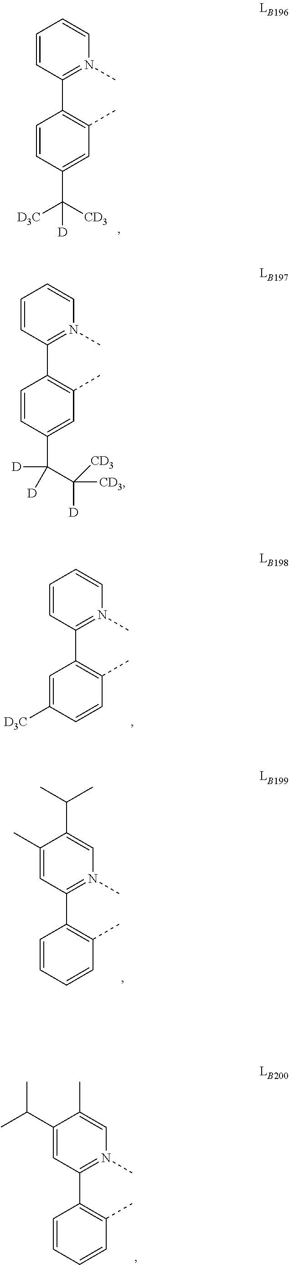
C1=CC(C2=C(C)C=C(C([D3C])([CD3])[D])C=C2)=N(C)C=C1.C1=CC(C2=C(C)C=C(C(C([CD3])([D])[CD3])([D])[D])C=C2)=N(C)C=C1.C1=CC(C2=C(C)C=CC([D3C])=C2)=N(C)C=C1.C1(C)=CC(C2=C(C)C=CC=C2)=N(C)C=C1C(C)C.C1(C(C)C)=CC(C2=C(C)C=CC=C2)=N(C)C=C1C
